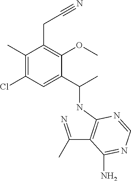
C(C1=C(OC)C(C(C)NC2=C(C(=N)C)C(N)=NC=N2)=CC(Cl)=C1C)C#N
